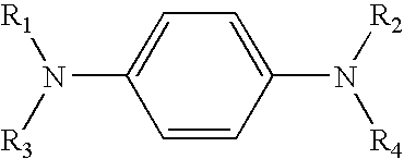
C1=CC(N([R2])[R4])=CC=C1N([R1])[R3]
